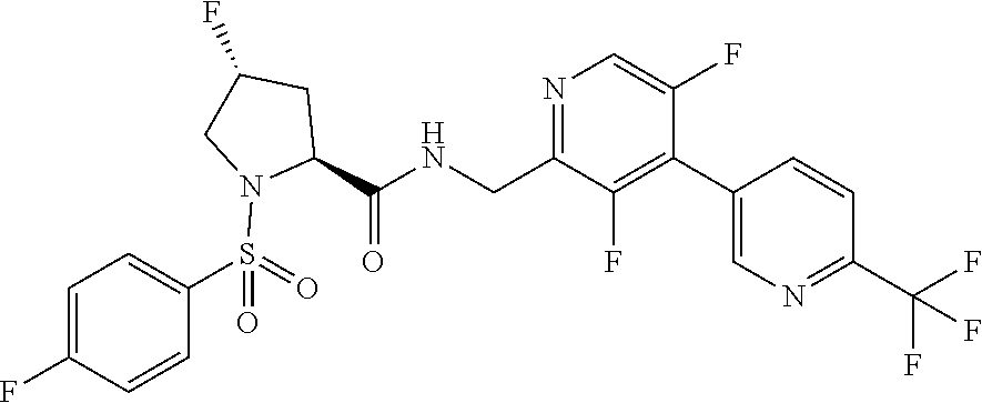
C(C1CC(F)CN1S(=O)(=O)C1=CC=C(F)C=C1)(=O)NCC1=NC=C(F)C(C2=CN=C(C(F)(F)F)C=C2)=C1F
